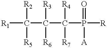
[R1]C(C(C(P([R])(=O)[A])([R4])[R7])([R3])[R6])([R2])[R5]
